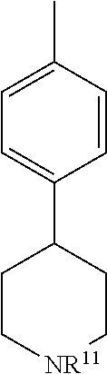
C1C[NR11]CCC1C1=CC=C(C)C=C1
